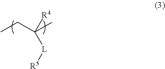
CCC(C)([R4])[L][R5]
